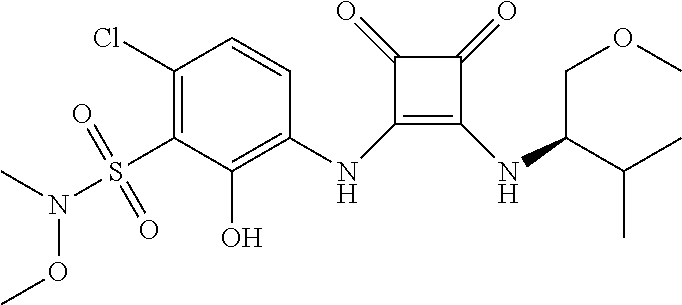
C1(Cl)=C(S(N(C)OC)(=O)=O)C(O)=C(NC2=C(NC(C(C)C)COC)C(=O)C2=O)C=C1
